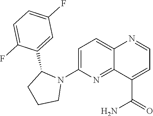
C1=C(N2C(C3=CC(F)=CC=C3F)CCC2)N=C2C(=C1)N=CC=C2C(=O)N
